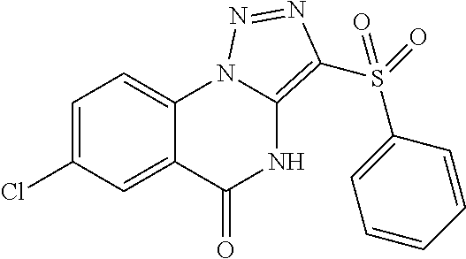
C1=C(Cl)C=C2C(=C1)N1C(=C(S(=O)(C3=CC=CC=C3)=O)N=N1)NC2=O
